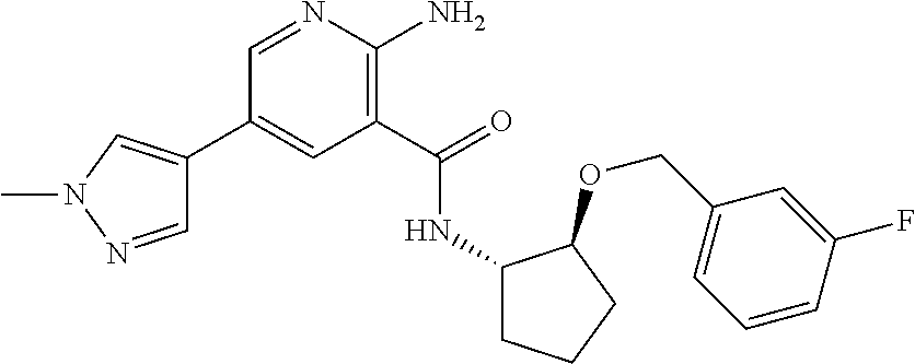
C1(C2=CN(C)N=C2)=CC(C(=O)NC2CCCC2OCC2=CC=CC(F)=C2)=C(N)N=C1
